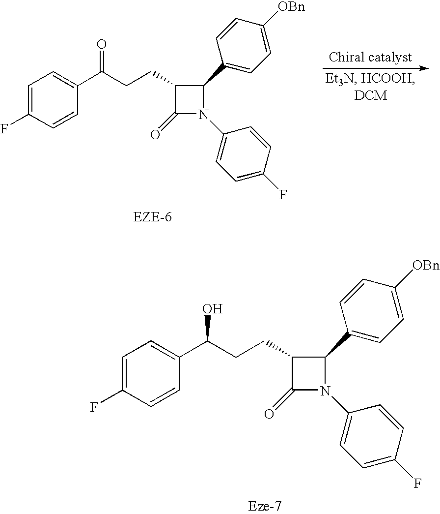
C1=C(F)C=CC(C(CCC2C(=O)N(C3=CC=C(F)C=C3)C2C2=CC=C([OBn])C=C2)=O)=C1.C1=C(F)C=CC(C(CCC2C(=O)N(C3=CC=C(F)C=C3)C2C2=CC=C([OBn])C=C2)O)=C1
